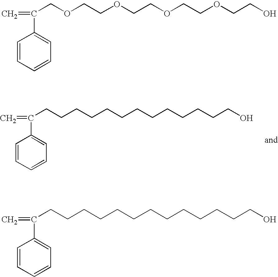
C1=CC=CC=C1C(=C)CCCCCCCCCCCCCO.C1=CC=CC=C1C(=C)COCCOCCOCCOCCO.C1=CC=CC=C1C(=C)CCCCCCCCCCCCCO
